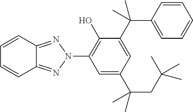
C1=CC2=NN(C3=C(O)C(C(C4=CC=CC=C4)(C)C)=CC(C(CC(C)(C)C)(C)C)=C3)N=C2C=C1
